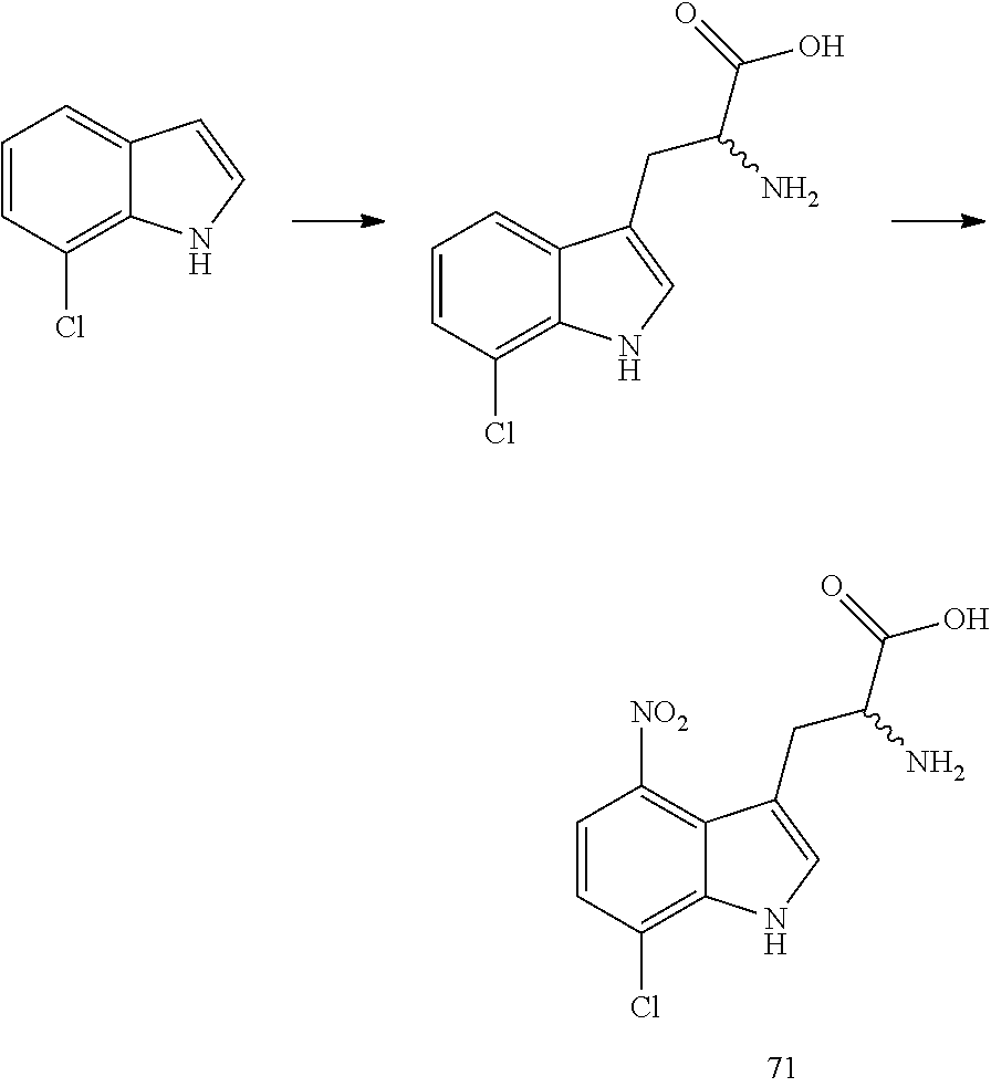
C1=CC(Cl)=C2C(=C1)C=CN2.C1=CC(Cl)=C2C(=C1)C(CC(C(O)=O)N)=CN2.C1=CC(Cl)=C2C(=C1[NO2])C(CC(C(O)=O)N)=CN2
